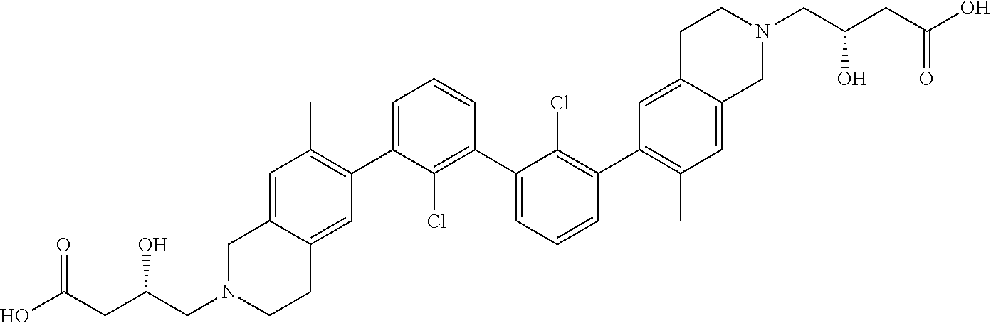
C1=C(C2=C(C)C=C3C(=C2)CCN(CC(CC(=O)O)O)C3)C(Cl)=C(C2=CC=CC(C3=C(C)C=C4C(=C3)CCN(CC(CC(O)=O)O)C4)=C2Cl)C=C1
